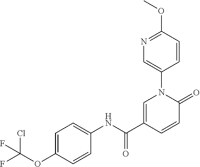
C1=C(C(NC2=CC=C(OC(F)(Cl)F)C=C2)=O)C=CC(=O)N1C1=CN=C(OC)C=C1
